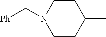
C1CN(C[Ph])CCC1C
